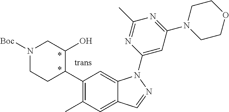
C1(C2C(O)CN([Boc])CC2)=C(C)C=C2C(=C1)N(C1=CC(N3CCOCC3)=NC(C)=N1)N=C2
